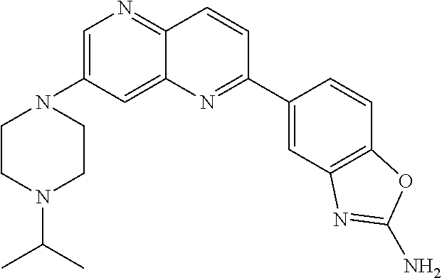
C1=C(N2CCN(C(C)C)CC2)C=C2C(=N1)C=CC(C1=CC3=C(C=C1)OC(N)=N3)=N2
